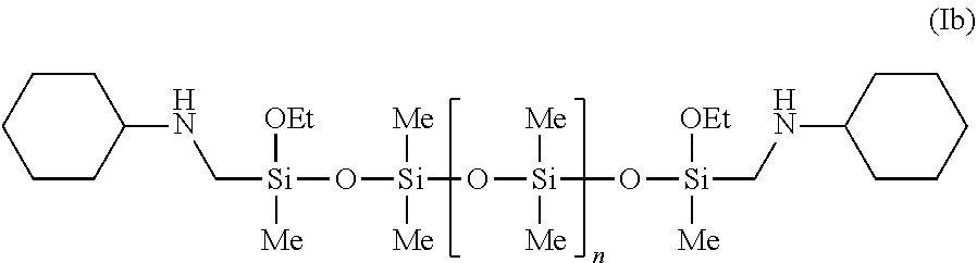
C([Si]([OEt])(O[Si](O[Si](O[Si](CNC1CCCCC1)([OEt])[Me])([Me])[Me])([Me])[Me])[Me])NC1CCCCC1
